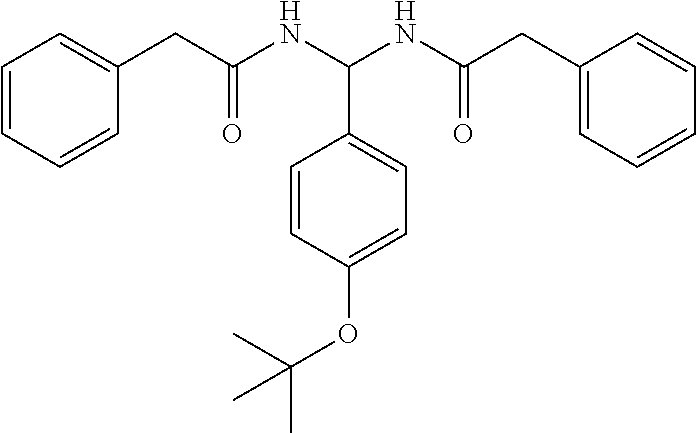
C1=CC=CC(CC(NC(NC(CC2=CC=CC=C2)=O)C2=CC=C(OC(C)(C)C)C=C2)=O)=C1
